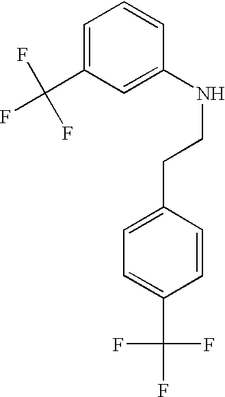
C1=C(C(F)(F)F)C=C(NCCC2=CC=C(C(F)(F)F)C=C2)C=C1
